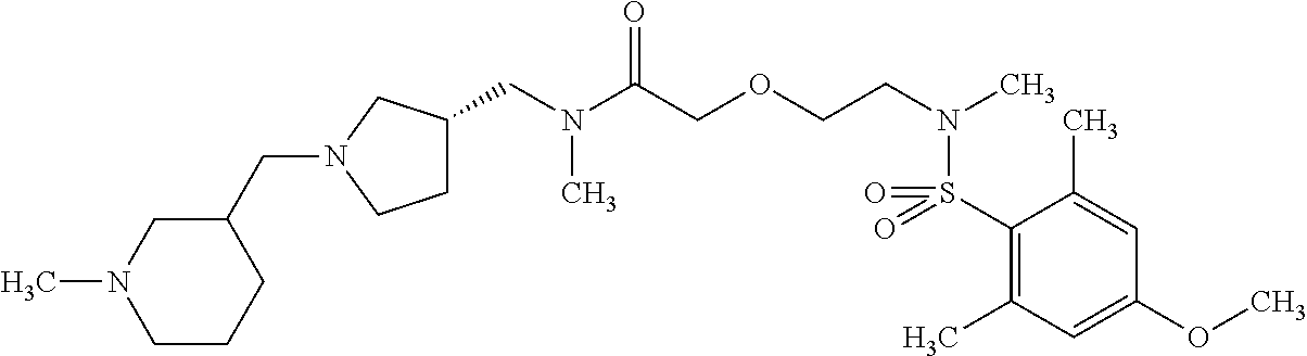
C1(S(N(CCOCC(N(CC2CCN(CC3CN(C)CCC3)C2)C)=O)C)(=O)=O)=C(C)C=C(OC)C=C1C
